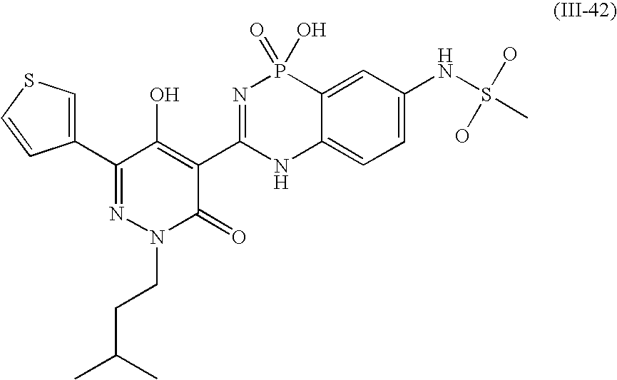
C1(C2=NN(CCC(C)C)C(=O)C(C3=NP(=O)(O)C4=CC(NS(C)(O)O)=CC=C4N3)=C2O)=CSC=C1
